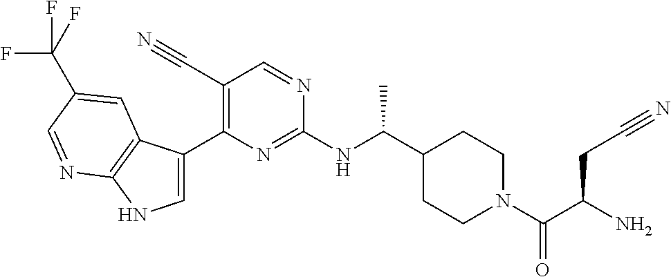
C1(C#N)=C(C2=CNC3=C2C=C(C(F)(F)F)C=N3)N=C(NC(C2CCN(C(C(N)CC#N)=O)CC2)C)N=C1
